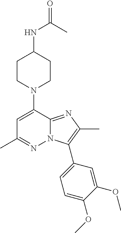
N1(C2=CC(C)=NN3C2=NC(C)=C3C2=CC=C(OC)C(OC)=C2)CCC(NC(=O)C)CC1
